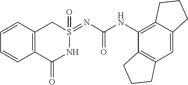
C12=C(C=C3C(=C1NC(=O)N=S1(=O)CC4=C(C(=O)N1)C=CC=C4)CCC3)CCC2
